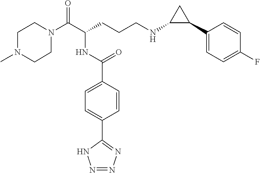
C1N(C(C(CCCNC2C(C3=CC=C(F)C=C3)C2)NC(C2=CC=C(C3=NN=NN3)C=C2)=O)=O)CCN(C)C1
